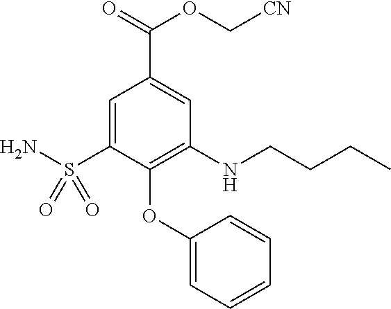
C1=C(S(N)(=O)=O)C(OC2=CC=CC=C2)=C(NCCCC)C=C1C(=O)OC[CN]
